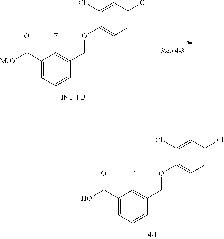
C1(C(O)=O)=CC=CC(COC2=CC=C(Cl)C=C2Cl)=C1F.C1(C([MeO])=O)=CC=CC(COC2=CC=C(Cl)C=C2Cl)=C1F
